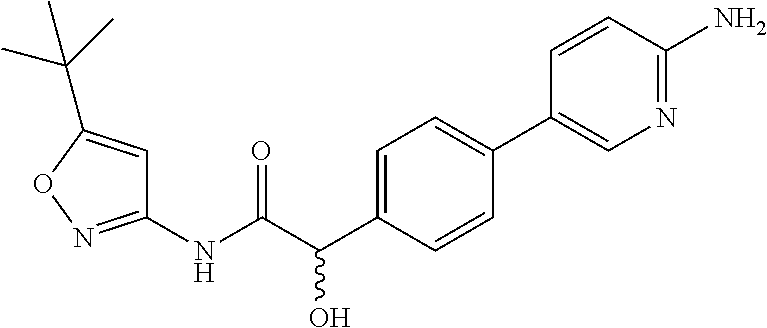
C1(NC(=O)C(C2=CC=C(C3=CN=C(N)C=C3)C=C2)O)=NOC(C(C)(C)C)=C1
